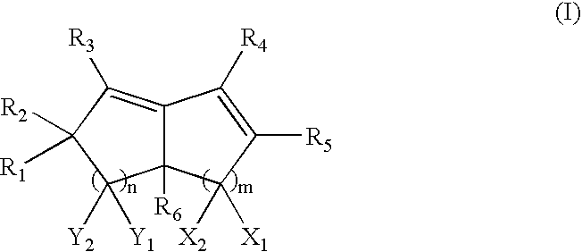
C12=C([R3])C([R2])([R1])C([Y2])([Y1])C1([R6])C([X2])([X1])C([R5])=C2[R4]
